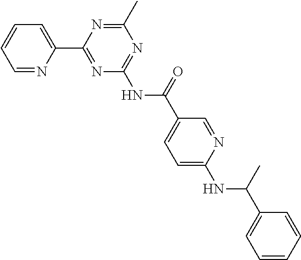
C1=NC(C2=NC(NC(C3=CC=C(NC(C4=CC=CC=C4)C)N=C3)=O)=NC(C)=N2)=CC=C1
